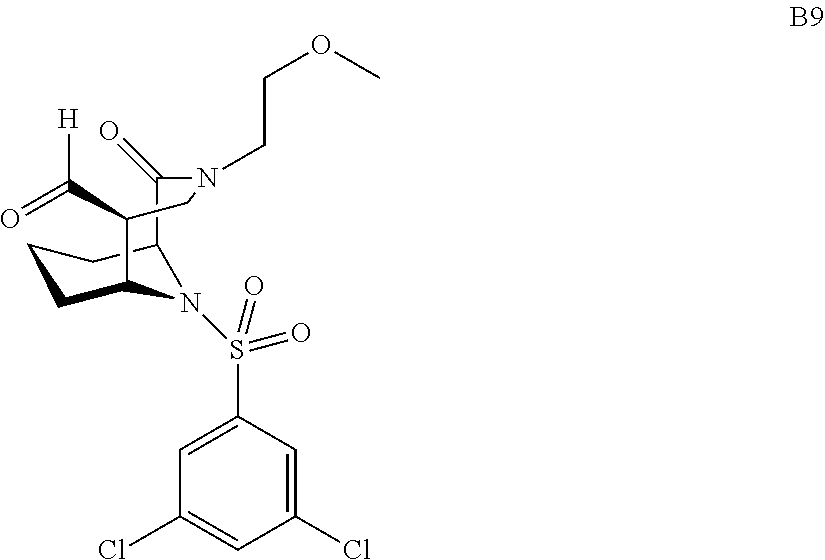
C12C(=O)N(CCOC)CC(C(=O)[H])C(CCC1)N2S(C1=CC(Cl)=CC(Cl)=C1)(=O)=O
